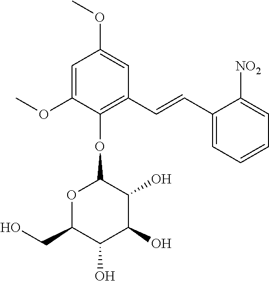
C1(OC)=CC(OC)=CC(C=CC2=CC=CC=C2[NO2])=C1OC1OC(CO)C(O)C(O)C1O
